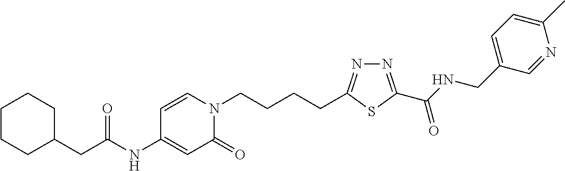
C1(NC(CC2CCCCC2)=O)=CC(=O)N(CCCCC2=NN=C(C(NCC3=CC=C(C)N=C3)=O)S2)C=C1
